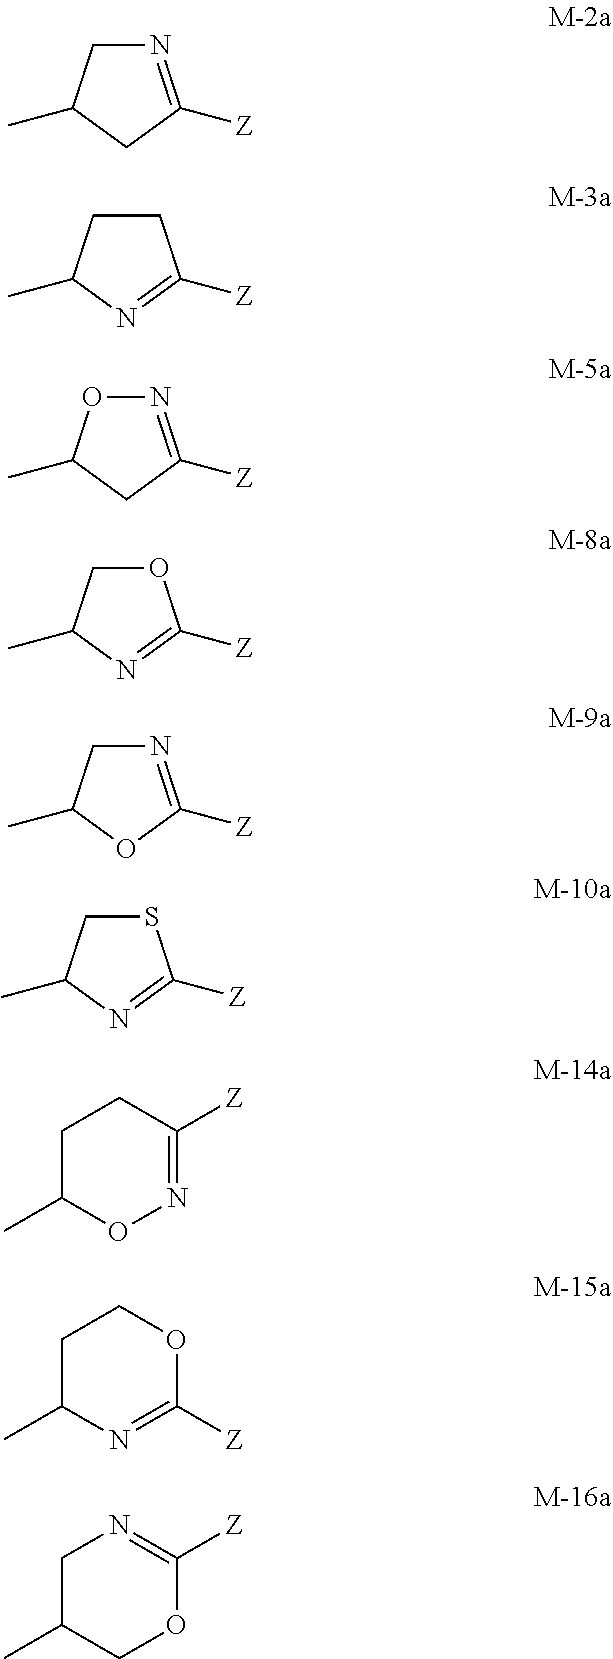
N1=C([Z])CC(C)C1.C1CC(C)N=C1[Z].N1=C([Z])CC(C)O1.O1CC(C)N=C1[Z].N1=C([Z])OC(C)C1.S1CC(C)N=C1[Z].C1C(C)ON=C([Z])C1.C1C(C)N=C([Z])OC1.C1C(C)COC([Z])=N1
